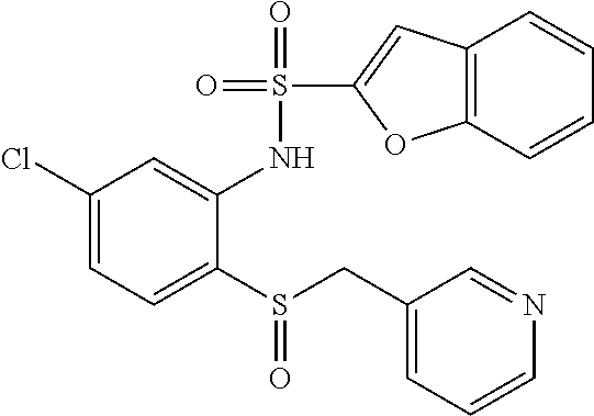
C1(Cl)=CC=C(S(CC2=CC=CN=C2)=O)C(NS(=O)(=O)C2=CC3=C(C=CC=C3)O2)=C1
